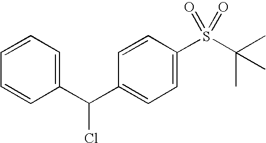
C1=CC=C(C(C2=CC=C(S(C(C)(C)C)(=O)=O)C=C2)Cl)C=C1
